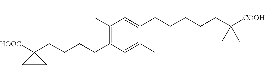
C1(C)=C(CCCCCC(C)(C)[COOH])C(C)=CC(CCCCC2([HOOC])CC2)=C1C
